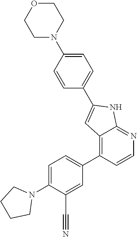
O1CCN(C2=CC=C(C3=CC4=C(C5=CC=C(N6CCCC6)C(C#N)=C5)C=CN=C4N3)C=C2)CC1
